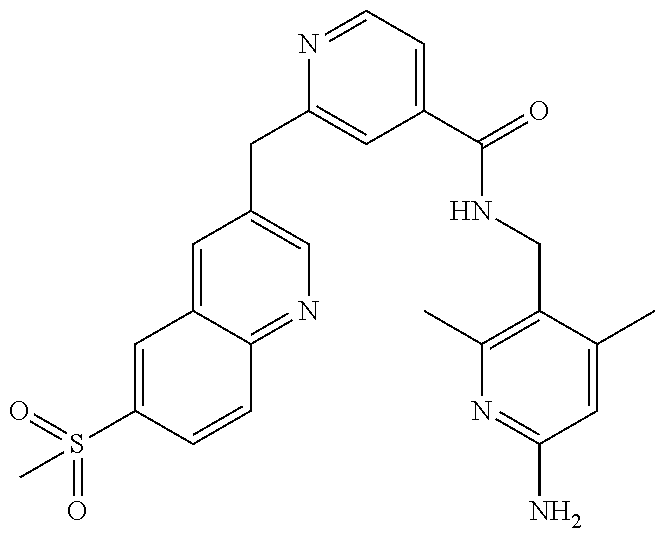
C1=C(S(=O)(=O)C)C=CC2=NC=C(CC3=CC(C(=O)NCC4=C(C)N=C(N)C=C4C)=CC=N3)C=C12
